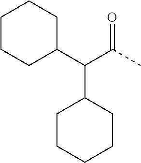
C1CCC(C(C2CCCCC2)C(=O)C)CC1
